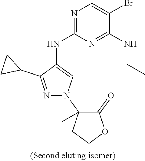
N1=C(NC2=CN(C3(C)C(=O)OCC3)N=C2C2CC2)N=C(NCC)C(Br)=C1
